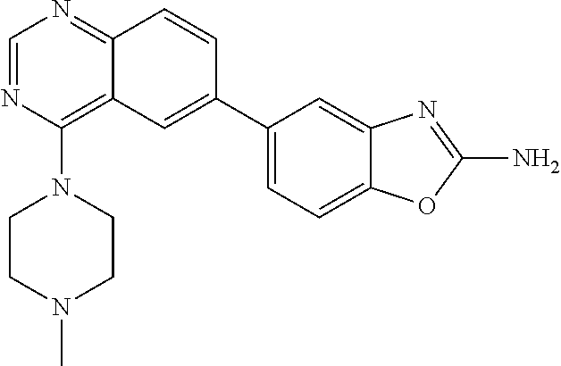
C1(C2=CC3=C(N4CCN(C)CC4)N=CN=C3C=C2)=CC=C2C(=C1)N=C(N)O2
